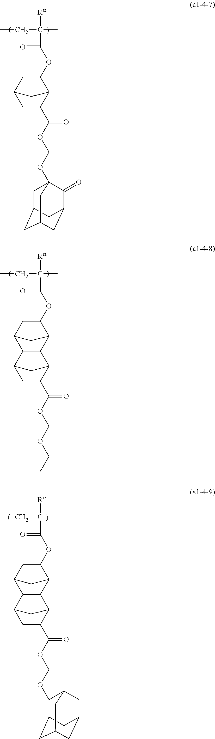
CCC(C)([Ra])C(=O)OC1C2C(C(OCOC34CC5CC(CC(C3=O)C5)C4)=O)CC(C1)C2.CCC(C)([Ra])C(=O)OC1C2C3C(C(C1)C2)C1CC(C(OCOCC)=O)C3C1.CCC(C)([Ra])C(=O)OC1C2C3C(C(C1)C2)C1CC(C(OCOC2C4CC5CC(CC2C5)C4)=O)C3C1
